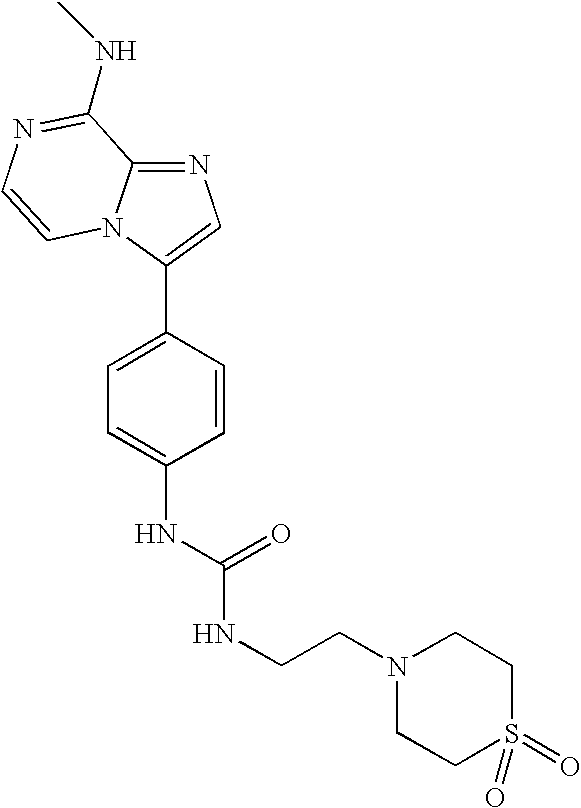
N1=C2N(C(C3=CC=C(NC(NCCN4CCS(=O)(=O)CC4)=O)C=C3)=C1)C=CN=C2NC
